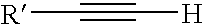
[R]C#C[H]
